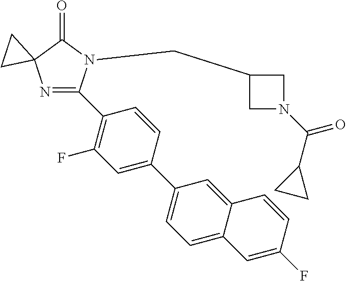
N1=C(C2=C(F)C=C(C3=CC=C4C(=C3)C=CC(F)=C4)C=C2)N(CC2CN(C(C3CC3)=O)C2)C(=O)C12CC2
